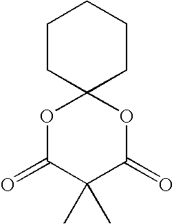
C1CC2(CCC1)OC(=O)C(C)(C)C(=O)O2
